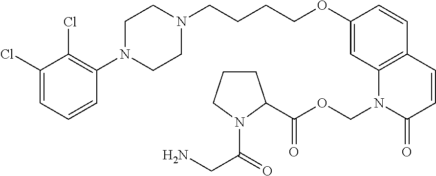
C1(Cl)=CC=CC(N2CCN(CCCCOC3=CC4=C(C=C3)C=CC(=O)N4COC(=O)C3CCCN3C(CN)=O)CC2)=C1Cl
